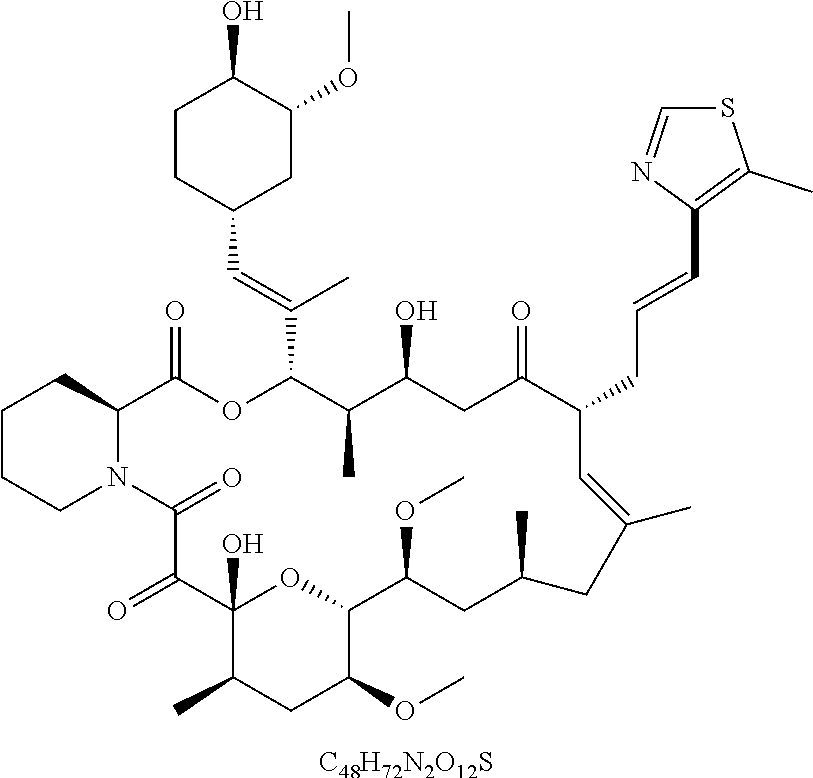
[C48H72N2O12S].C1CCN2C(C1)C(=O)OC(C(=CC1CC(OC)C(O)CC1)C)C(C)C(O)CC(=O)C(CC=CC1=C(C)SC=N1)C=C(C)CC(C)CC(OC)C1OC(O)(C(=O)C2=O)C(C)CC1OC
